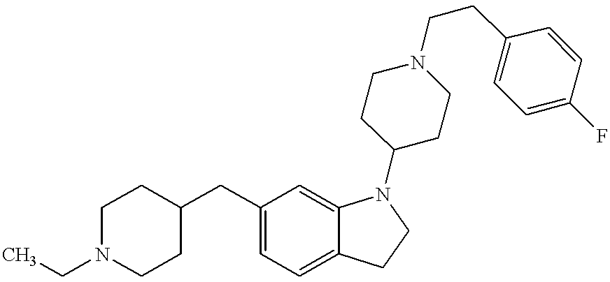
C1=C(CC2CCN(CC)CC2)C=C2C(=C1)CCN2C1CCN(CCC2=CC=C(F)C=C2)CC1
